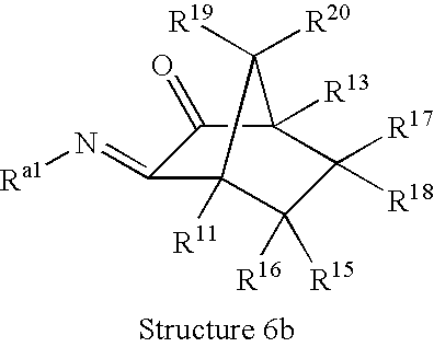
C1(=N[Ra1])C2([R11])C([R16])([R15])C([R18])([R17])C([R13])(C1=O)C2([R19])[R20]
